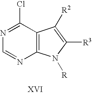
N1=C(Cl)C2=C(N=C1)N([R])C([R3])=C2[R2]
